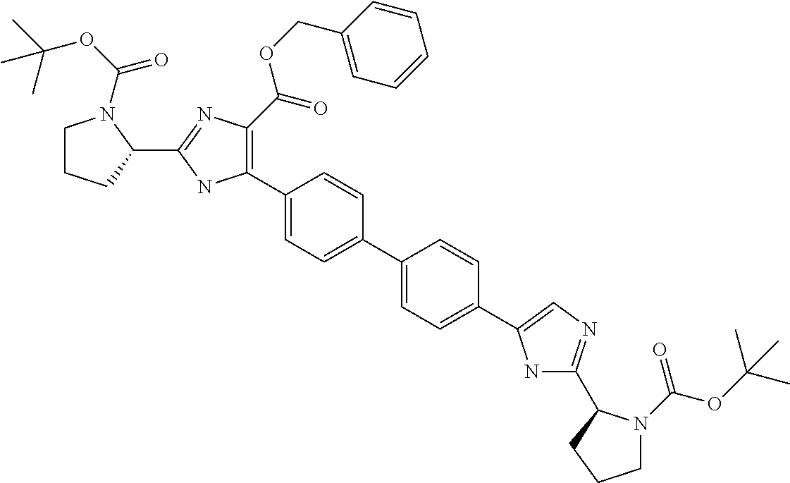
C1CCC(C2=NC(C(OCC3=CC=CC=C3)=O)=C(C3=CC=C(C4=CC=C(C5=CN=C(C6N(C(OC(C)(C)C)=O)CCC6)N5)C=C4)C=C3)N2)N1C(OC(C)(C)C)=O
